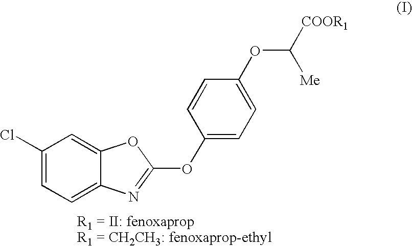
C1(Cl)=CC=C2C(=C1)OC(OC1=CC=C(OC([COOR1])[Me])C=C1)=N2
